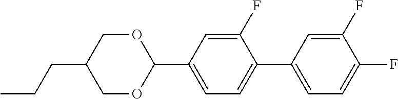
C(C1COC(C2=CC=C(C3=CC=C(F)C(F)=C3)C(F)=C2)OC1)CC
